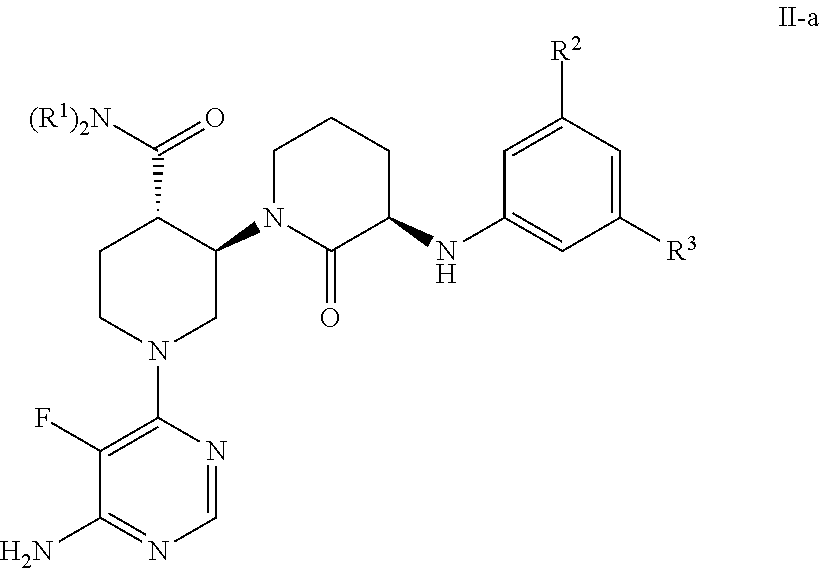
[(R1)2N]C(=O)C1CCN(C2=C(F)C(N)=NC=N2)CC1N1C(=O)C(NC2=CC([R3])=CC([R2])=C2)CCC1
